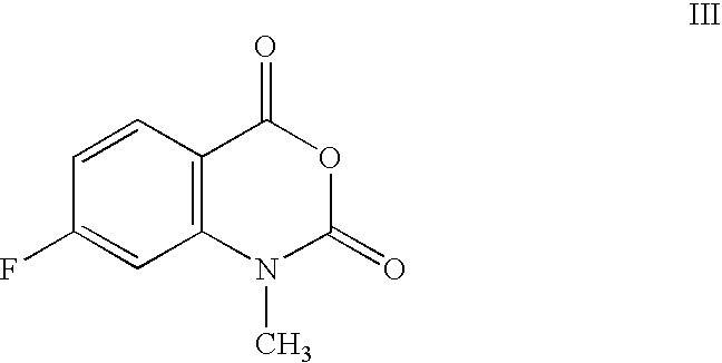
C1=CC2=C(C=C1F)N(C)C(=O)OC2=O
